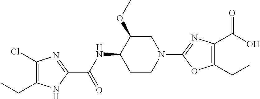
C1(Cl)=C(CC)NC(C(NC2CCN(C3=NC(C(O)=O)=C(CC)O3)CC2OC)=O)=N1
